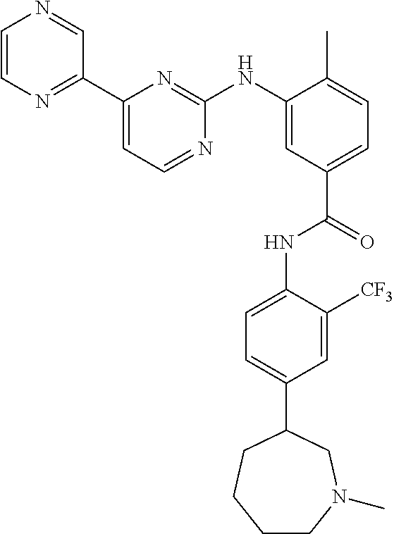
C1=CN=C(C2=CC=NC(NC3=CC(C(=O)NC4=CC=C(C5CN(C)CCCC5)C=C4[CF3])=CC=C3C)=N2)C=N1
